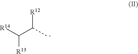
[R12]C(C)C([R13])[R14]
